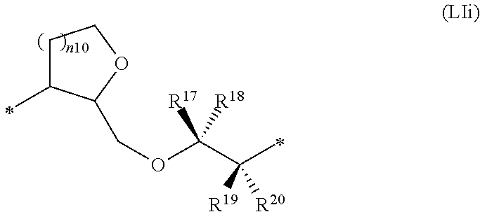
C1C(C)C(COC(C([R19])([R20])C)([R17])[R18])OC1
